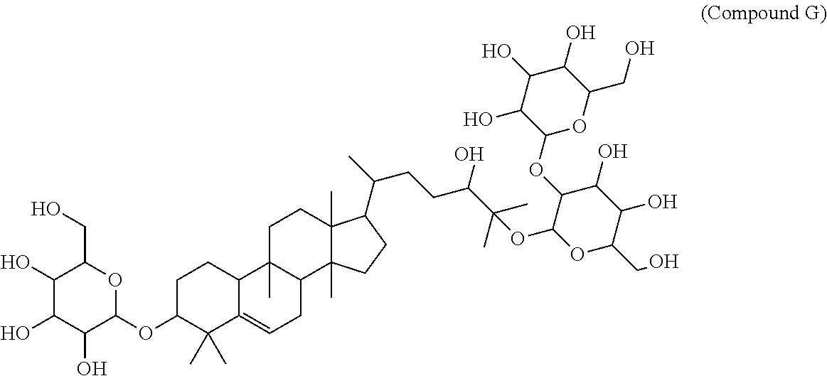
C1(O)C(O)C(O)C(OC2C(C)(C)C3=CCC4C(C)(C3CC2)CCC2(C)C4(C)CCC2C(C)CCC(C(C)(C)OC2OC(CO)C(O)C(O)C2OC2OC(CO)C(O)C(O)C2O)O)OC1CO
